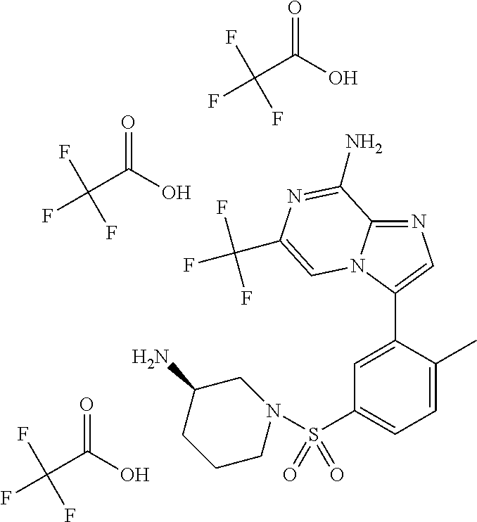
C1(S(N2CC(N)CCC2)(=O)=O)=CC=C(C)C(C2=CN=C3N2C=C(C(F)(F)F)N=C3N)=C1.FC(C(O)=O)(F)F.FC(C(O)=O)(F)F.FC(C(O)=O)(F)F
